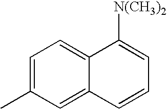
C1=C(C)C=C2C(=C1)C([N(CH3)2])=CC=C2
